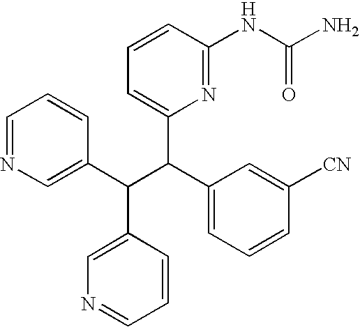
C1=NC=C(C(C(C2=CC=CC([CN])=C2)C2=CC=CC(NC(N)=O)=N2)C2=CN=CC=C2)C=C1
